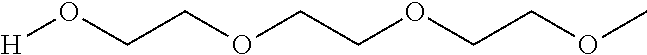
[H]OCCOCCOCCOC
